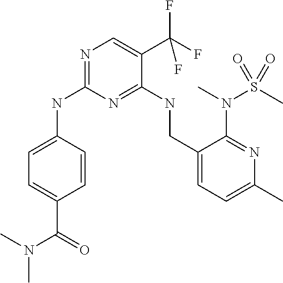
C1=C(C(N(C)C)=O)C=CC(NC2=NC=C(C(F)(F)F)C(NCC3=CC=C(C)N=C3N(C)S(C)(=O)=O)=N2)=C1
